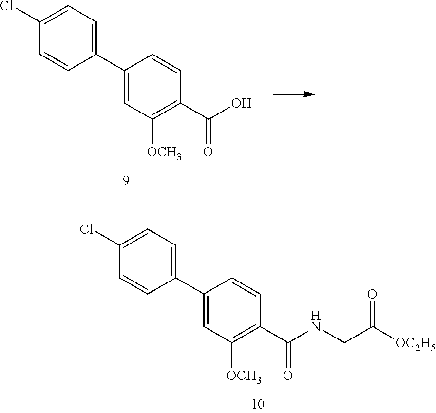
C1=C(C2=CC=C(Cl)C=C2)C=CC(C(O)=O)=C1[OCH3].C1=C(C2=CC=C(Cl)C=C2)C=CC(C(NCC([OC2H5])=O)=O)=C1[OCH3]
